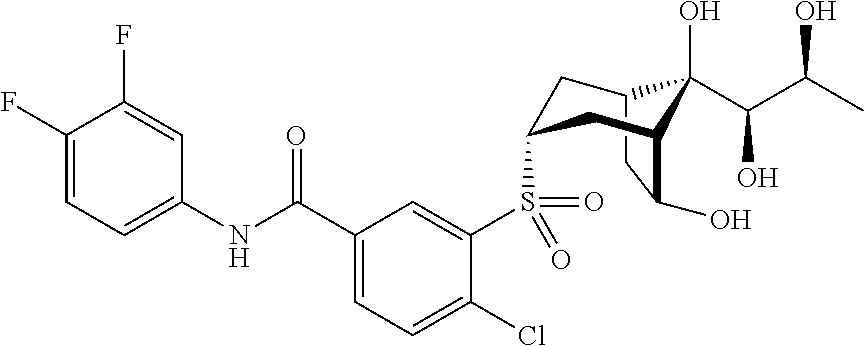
C12CC(O)C(CC(S(C3=CC(C(NC4=CC=C(F)C(F)=C4)=O)=CC=C3Cl)(=O)=O)C1)C2(O)C(C(C)O)O
